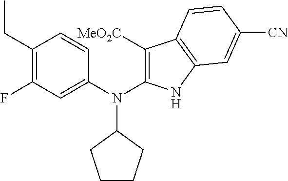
C1(CC)=C(F)C=C(N(C2=C([MeO2C])C3=C(N2)C=C([CN])C=C3)C2CCCC2)C=C1
